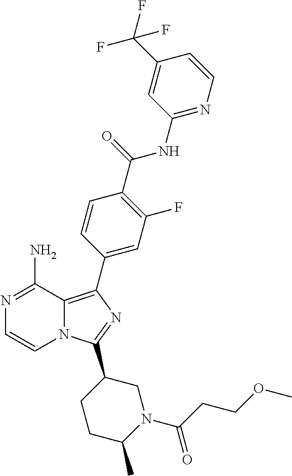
N12C(=C(C3=CC(F)=C(C(=O)NC4=NC=CC(C(F)(F)F)=C4)C=C3)N=C1C1CCC(C)N(C(CCOC)=O)C1)C(N)=NC=C2
